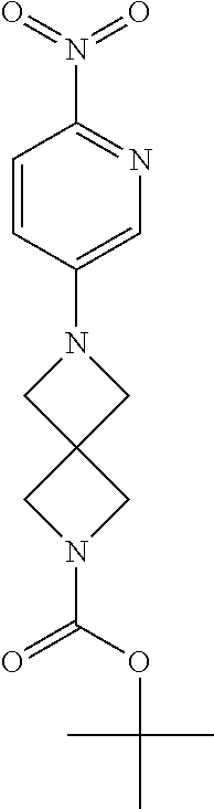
C1=CC(N2CC3(C2)CN(C(=O)OC(C)(C)C)C3)=CN=C1N(=O)=O
